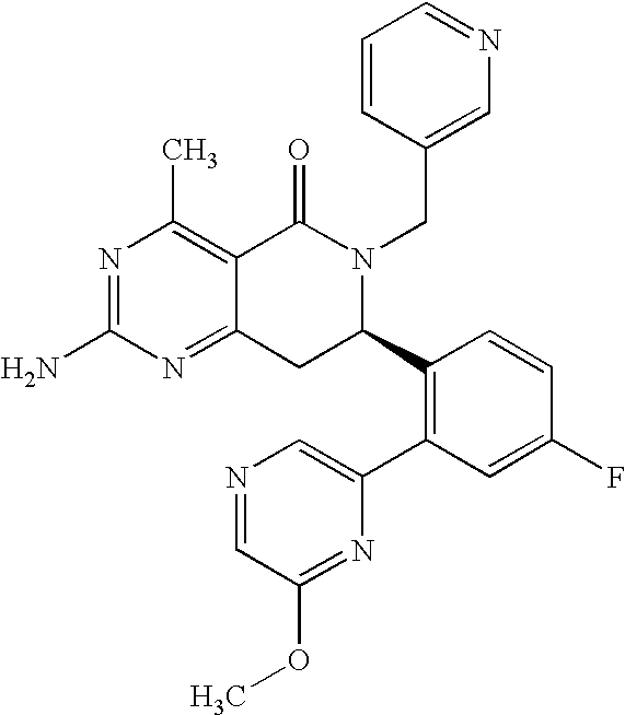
C12=NC(N)=NC(C)=C1C(=O)N(CC1=CN=CC=C1)C(C1=C(C3=CN=CC(OC)=N3)C=C(F)C=C1)C2
